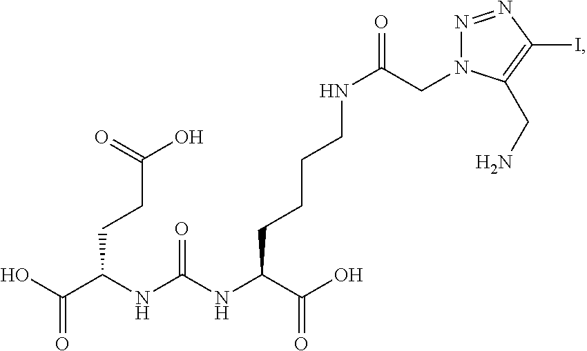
OC(C(NC(NC(C(O)=O)CCCCNC(CN1N=NC(I)=C1CN)=O)=O)CCC(O)=O)=O
